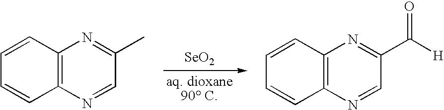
C1=CC2=C(C=C1)N=CC(C)=N2.C1=CC2=C(C=C1)N=CC(C([H])=O)=N2.[SeO2]
